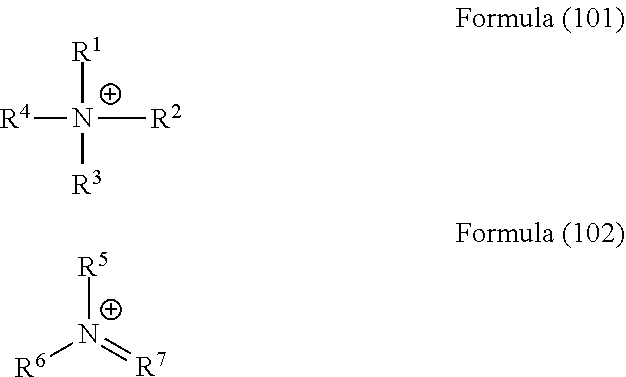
[R4][N+]([R2])([R1])[R3].[R6][N+](=[R7])[R5]
